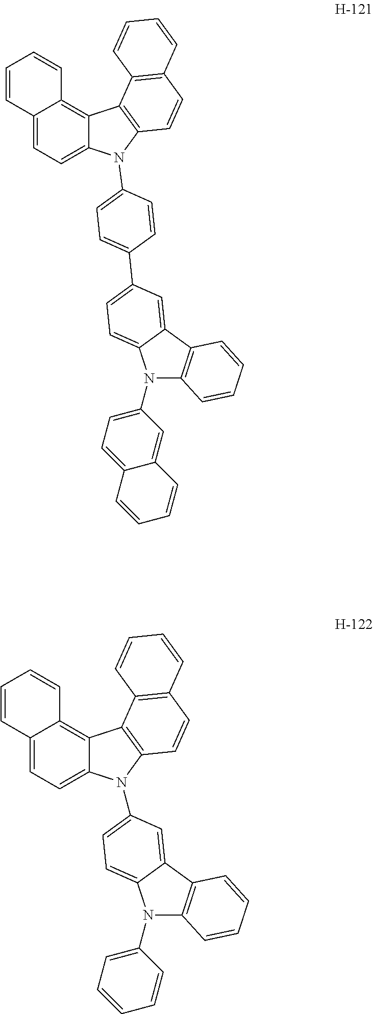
C12=CC=C3C(=C1C=CC=C2)C1=C(C=CC2=C1C=CC=C2)N3C1=CC=C2N(C3=CC=CC=C3)C3=C(C2=C1)C=CC=C3.C12=CC=C3C(=C1C=CC=C2)C1=C(C=CC2=C1C=CC=C2)N3C1=CC=C(C2=CC=C3N(C4=CC=C5C(=C4)C=CC=C5)C4=C(C3=C2)C=CC=C4)C=C1
